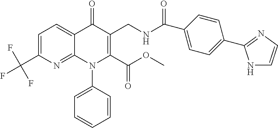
C1=C(C(F)(F)F)N=C2C(=C1)C(=O)C(CNC(=O)C1=CC=C(C3=NC=CN3)C=C1)=C(C(OC)=O)N2C1=CC=CC=C1
